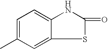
C1=C(C)C=C2C(=C1)NC(=O)S2
